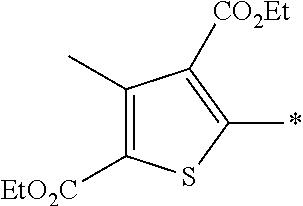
C1([EtO2C])=C(C)C([CO2Et])=C(*)S1
